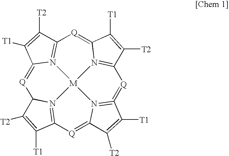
[Q]1=C2N3=C(C([T2])=C2[T1])[Q]=C2N4=C(C([T2])=C2[T1])[Q]=C2=N5C(=[Q]C6=N(C1C([T2])=C6[T1])[M]345)C([T2])=C2[T1]
